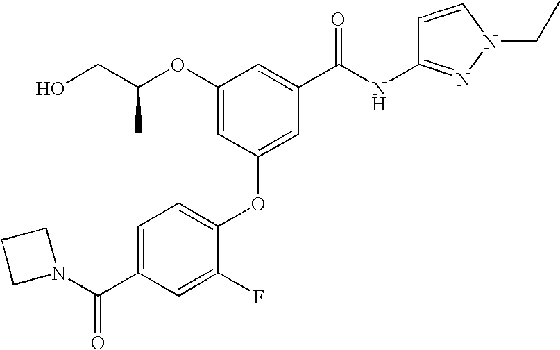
O(C1=CC(OC2=CC=C(C(N3CCC3)=O)C=C2F)=CC(C(NC2=NN(CC)C=C2)=O)=C1)C(CO)C
